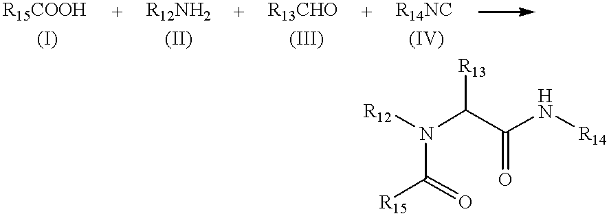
[R12]N(C(C(N[R14])=O)[R13])C([R15])=O
